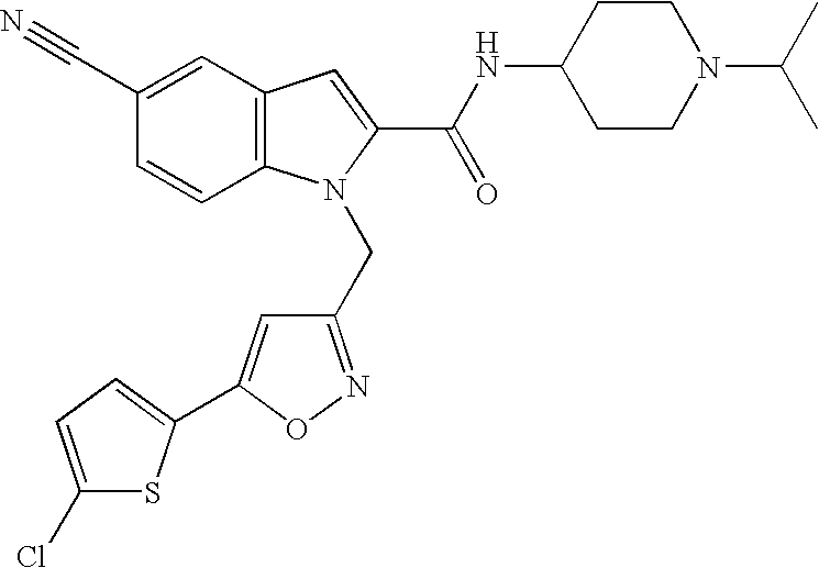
C1CN(C(C)C)CCC1NC(C1=CC2=C(N1CC1=NOC(C3=CC=C(Cl)S3)=C1)C=CC(C#N)=C2)=O
